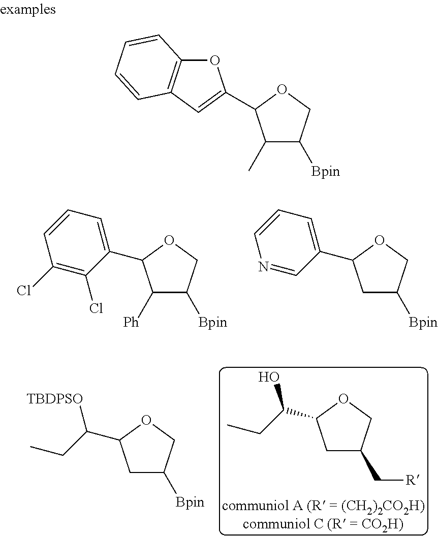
C1([Ph])C([Bpin])COC1C1=CC=CC(Cl)=C1Cl.C1C([Bpin])COC1C1=CC=CN=C1.C1C(C[R])COC1C(O)CC.C1C([Bpin])COC1C([TBDPSO])CC.C1(C)C([Bpin])COC1C1=CC2=C(O1)C=CC=C2
